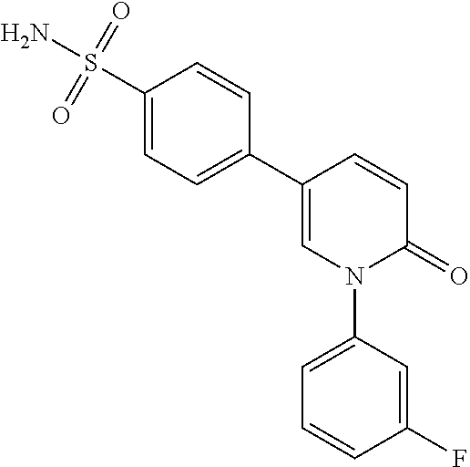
C1=CC(C2=CC=C(S(N)(=O)=O)C=C2)=CN(C2=CC=CC(F)=C2)C1=O
